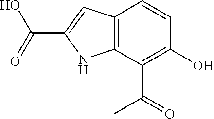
C12=C(C(C(=O)C)=C(O)C=C1)NC(C(=O)O)=C2
